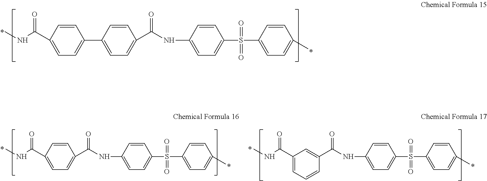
CNC(C1=CC=C(C2=CC=C(C(NC3=CC=C(S(=O)(=O)C4=CC=C(C)C=C4)C=C3)=O)C=C2)C=C1)=O.CNC(C1=CC=C(C(NC2=CC=C(S(=O)(=O)C3=CC=C(C)C=C3)C=C2)=O)C=C1)=O.CNC(C1=CC=CC(C(NC2=CC=C(S(=O)(=O)C3=CC=C(C)C=C3)C=C2)=O)=C1)=O
